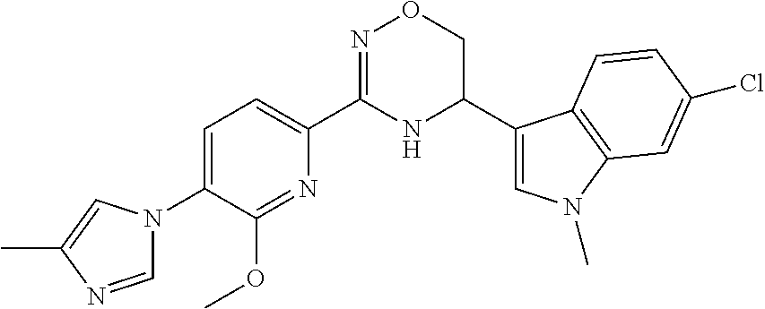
C1=C(N2C=NC(C)=C2)C(OC)=NC(C2=NOCC(C3=CN(C)C4=C3C=CC(Cl)=C4)N2)=C1
